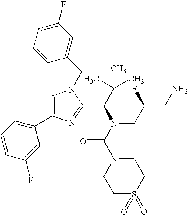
C1=C(C2=CC=CC(F)=C2)N=C(C(N(C(N2CCS(=O)(=O)CC2)=O)CC(CN)F)C(C)(C)C)N1CC1=CC(F)=CC=C1
